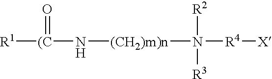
[R1][(C](N[(CH2)m)n]N([R2])([R3])[R4][X])=O
